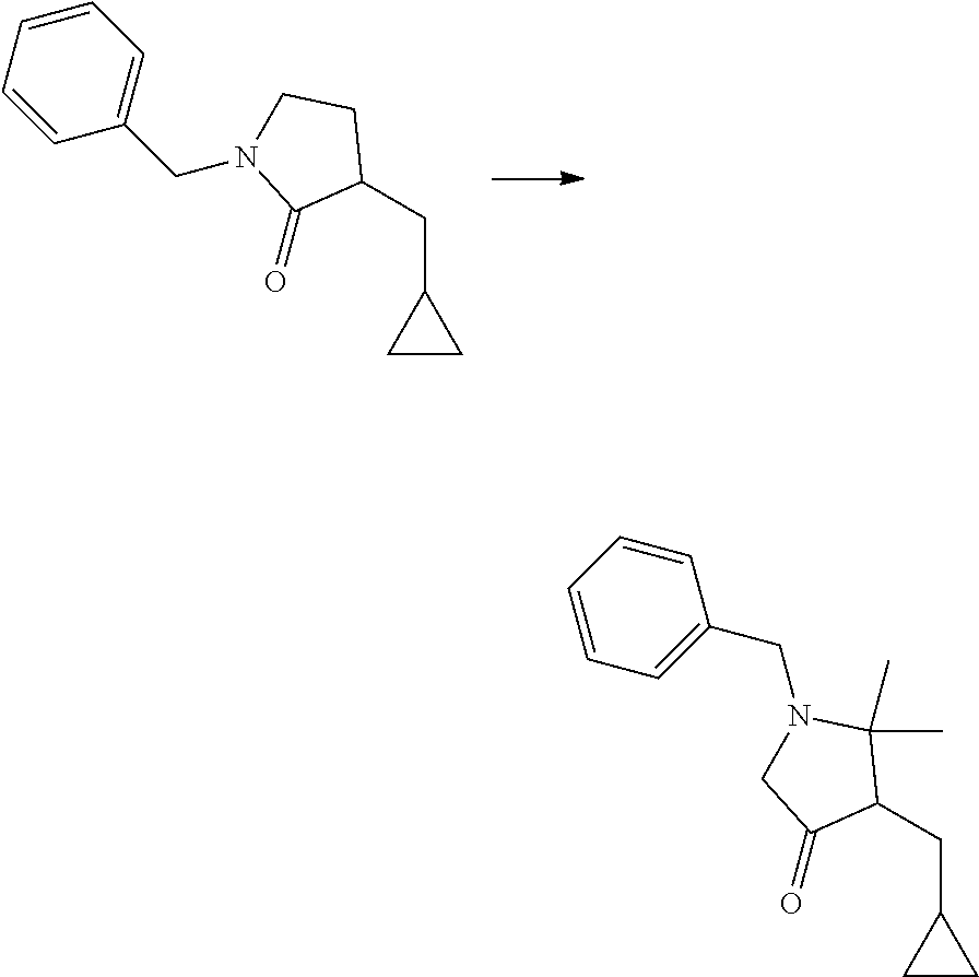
C1(CC2CCN(CC3=CC=CC=C3)C2=O)CC1.C1(CC2C(C)(C)N(CC3=CC=CC=C3)CC2=O)CC1
